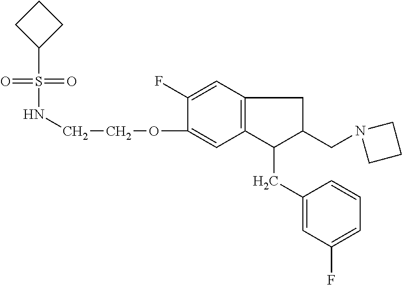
S(=O)(NCCOC1=CC2=C(C=C1F)CC(CN1CCC1)C2CC1=CC(F)=CC=C1)(=O)C1CCC1
